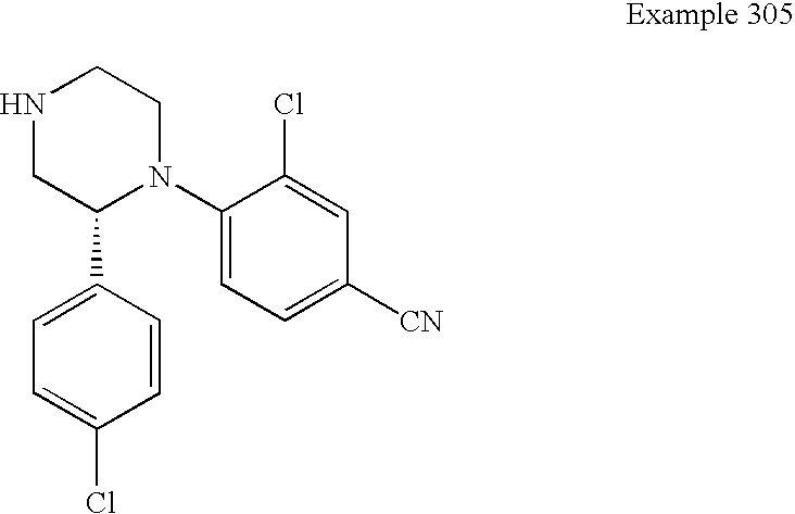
C1C(C2=CC=C(Cl)C=C2)N(C2=CC=C([CN])C=C2Cl)CCN1
